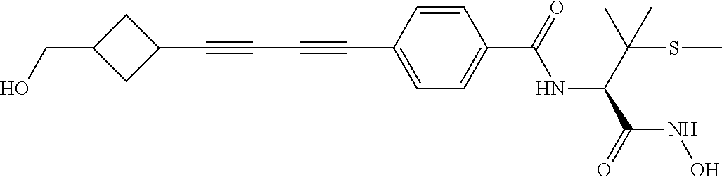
C1(C#CC#CC2=CC=C(C(=O)NC(C(SC)(C)C)C(=O)NO)C=C2)CC(CO)C1
